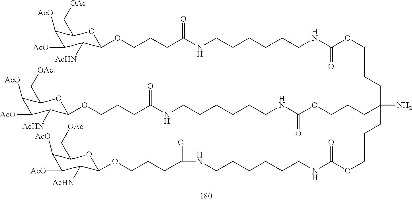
C1([AcO])C(C[OAc])OC(OCCCC(NCCCCCCNC(OCCCC(N)(CCCOC(NCCCCCCNC(CCCOC2C([AcHN])C([AcO])C([AcO])C(C[OAc])O2)=O)=O)CCCOC(NCCCCCCNC(CCCOC2C([AcHN])C([AcO])C([AcO])C(C[OAc])O2)=O)=O)=O)=O)C([AcHN])C1[AcO]
